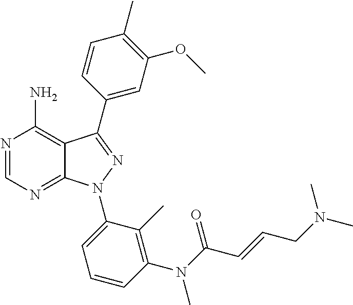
N1=CN=C2C(=C1N)C(C1=CC(OC)=C(C)C=C1)=NN2C1=CC=CC(N(C(C=CCN(C)C)=O)C)=C1C
